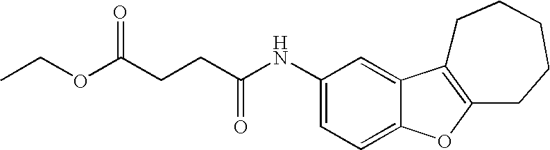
O(C(CCC(NC1=CC=C2C(=C1)C1=C(O2)CCCCC1)=O)=O)CC
